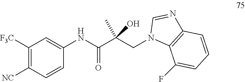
C1([F3C])=C([NC])C=CC(NC(C(CN2C3=C(N=C2)C=CC=C3F)(C)O)=O)=C1
